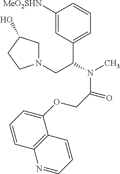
C1([MeO2SHN])=CC(C(CN2CC(O)CC2)N(C)C(=O)COC2=CC=CC3=C2C=CC=N3)=CC=C1
